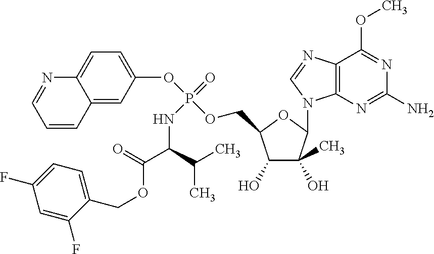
O(P(OCC1C(O)C(O)(C)C(N2C3=C(C(OC)=NC(N)=N3)N=C2)O1)(=O)NC(C(=O)OCC1=CC=C(F)C=C1F)C(C)C)C1=CC=C2C(=C1)C=CC=N2
